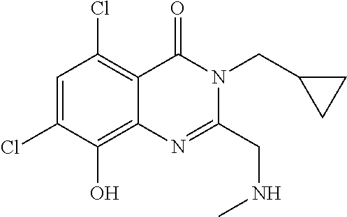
C1=C(Cl)C(O)=C2C(=C1Cl)C(=O)N(CC1CC1)C(CNC)=N2
